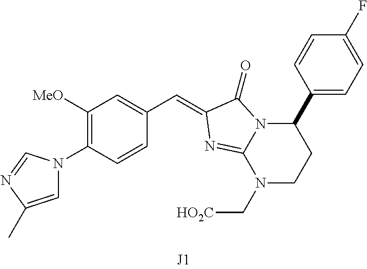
C1=C(C)N=CN1C1=C([MeO])C=C(C=C2C(=O)N3C(C4=CC=C(F)C=C4)CCN(C[HO2C])C3=N2)C=C1
